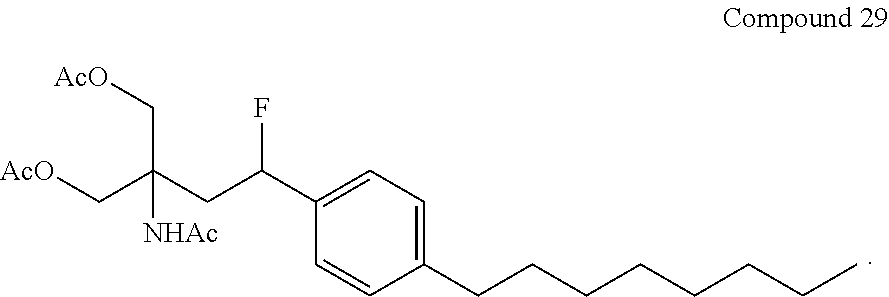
C1(CCCCCCCC)=CC=C(C(F)CC(C[AcO])(C[AcO])[NHAc])C=C1
